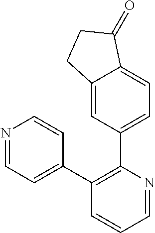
C12=CC(C3=C(C4=CC=NC=C4)C=CC=N3)=CC=C1C(=O)CC2
